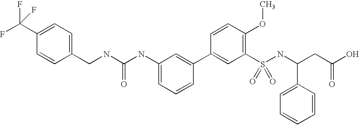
C(NC(NC1=CC=CC(C2=CC(S(NC(CC(O)=O)C3=CC=CC=C3)(=O)=O)=C(OC)C=C2)=C1)=O)C1=CC=C(C(F)(F)F)C=C1
